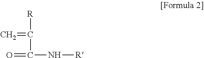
C=C([R])C(=O)N[R]
